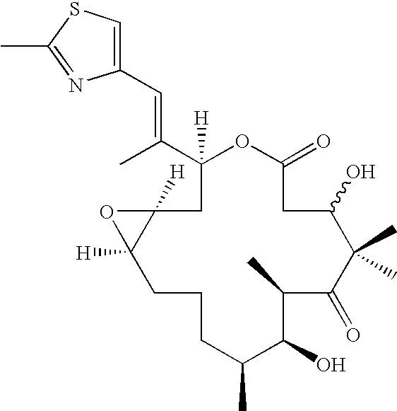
C1(C=C(C)C2([H])CC3([H])C([H])(CCCC(C)C(O)C(C)C(=O)C(C)(C)C(O)CC(=O)O2)O3)=CSC(C)=N1
